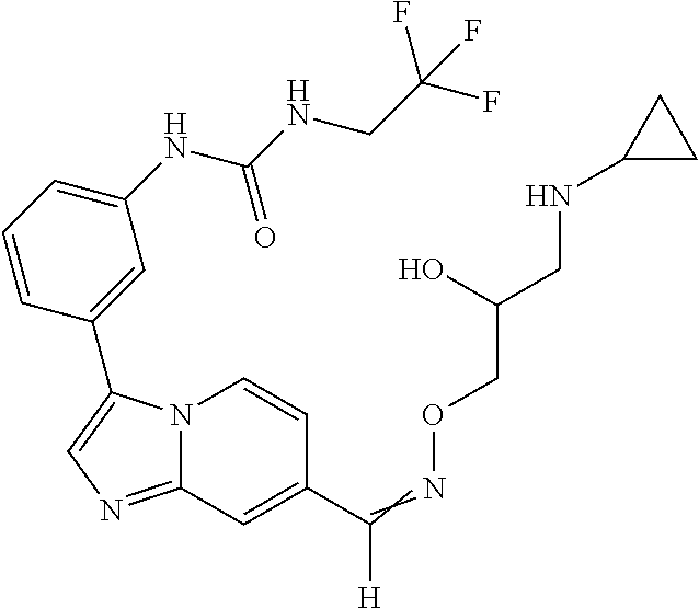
N12C(=NC=C1C1=CC(NC(NCC(F)(F)F)=O)=CC=C1)C=C(C(=NOCC(CNC1CC1)O)[H])C=C2
